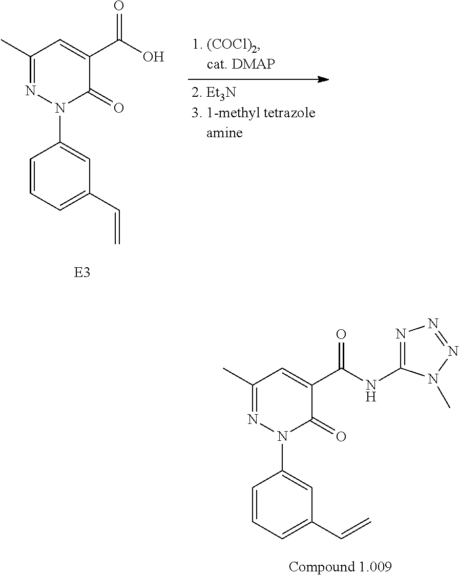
C1(C)=NN(C2=CC(C=C)=CC=C2)C(=O)C(C(NC2=NN=NN2C)=O)=C1.C1(C)=NN(C2=CC(C=C)=CC=C2)C(=O)C(C(O)=O)=C1
